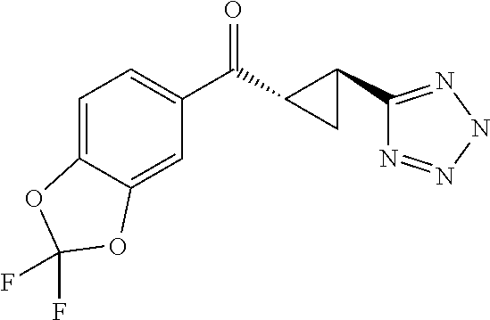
C1=C2C(=CC(C(C3C(C4=NNN=N4)C3)=O)=C1)OC(F)(F)O2
